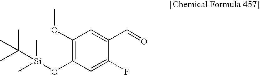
C1(OC)=C(O[Si](C(C)(C)C)(C)C)C=C(F)C(C=O)=C1
